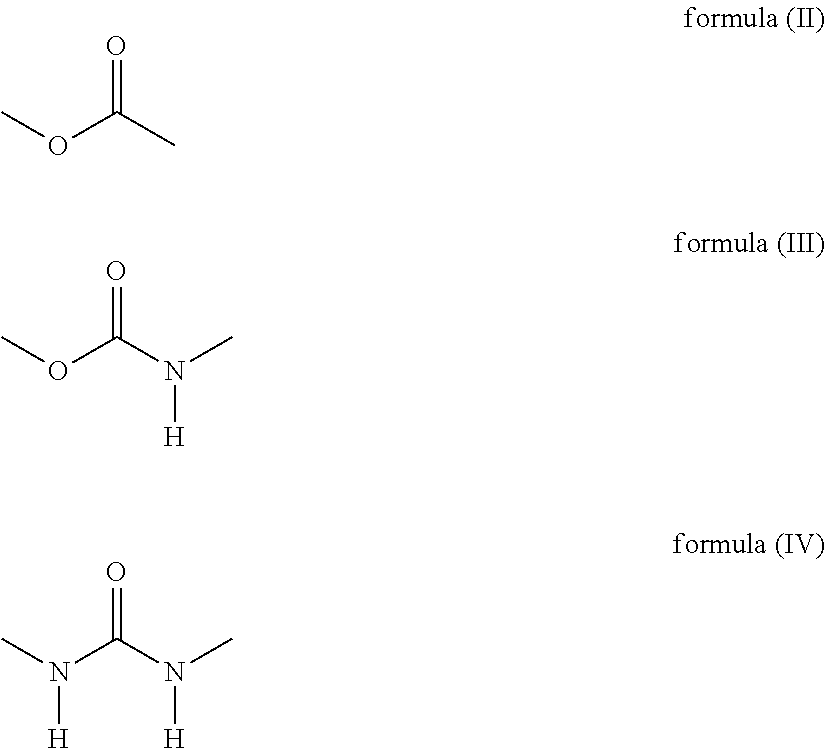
O=C(C)OC.O=C(N(C)[H])OC.O=C(N(C)[H])N(C)[H]
